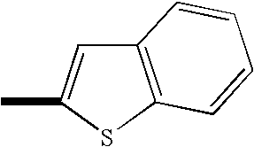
CC1=CC2=C(S1)C=CC=C2
